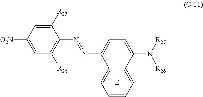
C1=C([O2N])C=C([R25])C(N=NC2=CC=C(N([R26])[R27])C3=CC=CC=C23)=C1[R26].[E]
